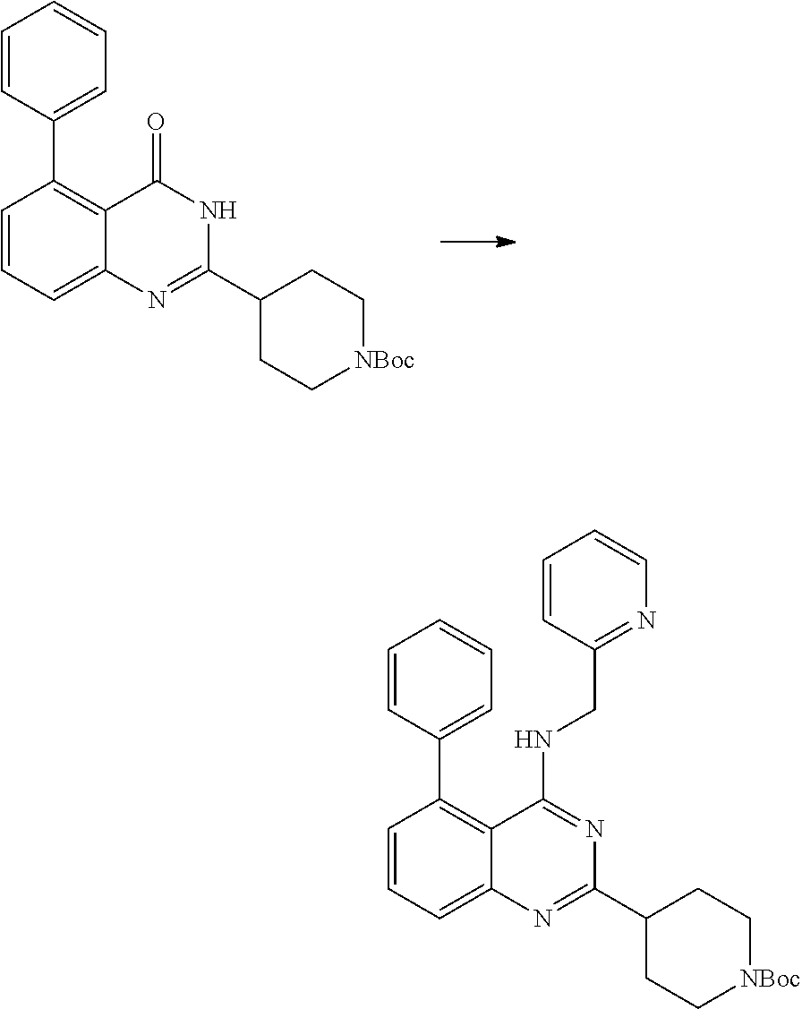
C1=CC(C2=C3C(=CC=C2)N=C(C2CC[NBoc]CC2)NC3=O)=CC=C1.C1=CC(C2=C3C(=CC=C2)N=C(C2CC[NBoc]CC2)N=C3NCC2=NC=CC=C2)=CC=C1
